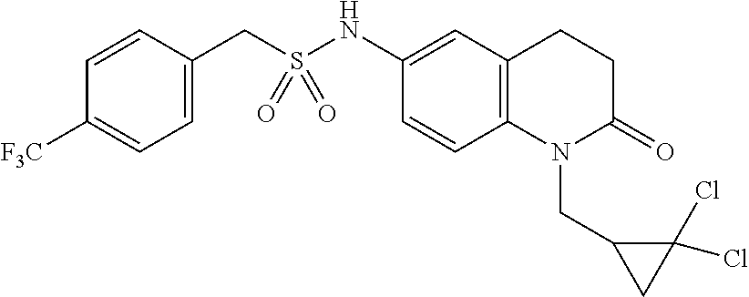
C1=CC(CS(NC2=CC3=C(C=C2)N(CC2CC2(Cl)Cl)C(=O)CC3)(=O)=O)=CC=C1[F3C]
